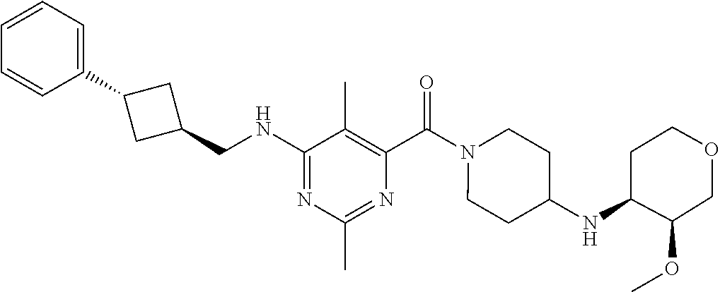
C1(CNC2=NC(C)=NC(C(=O)N3CCC(NC4C(OC)COCC4)CC3)=C2C)CC(C2=CC=CC=C2)C1
